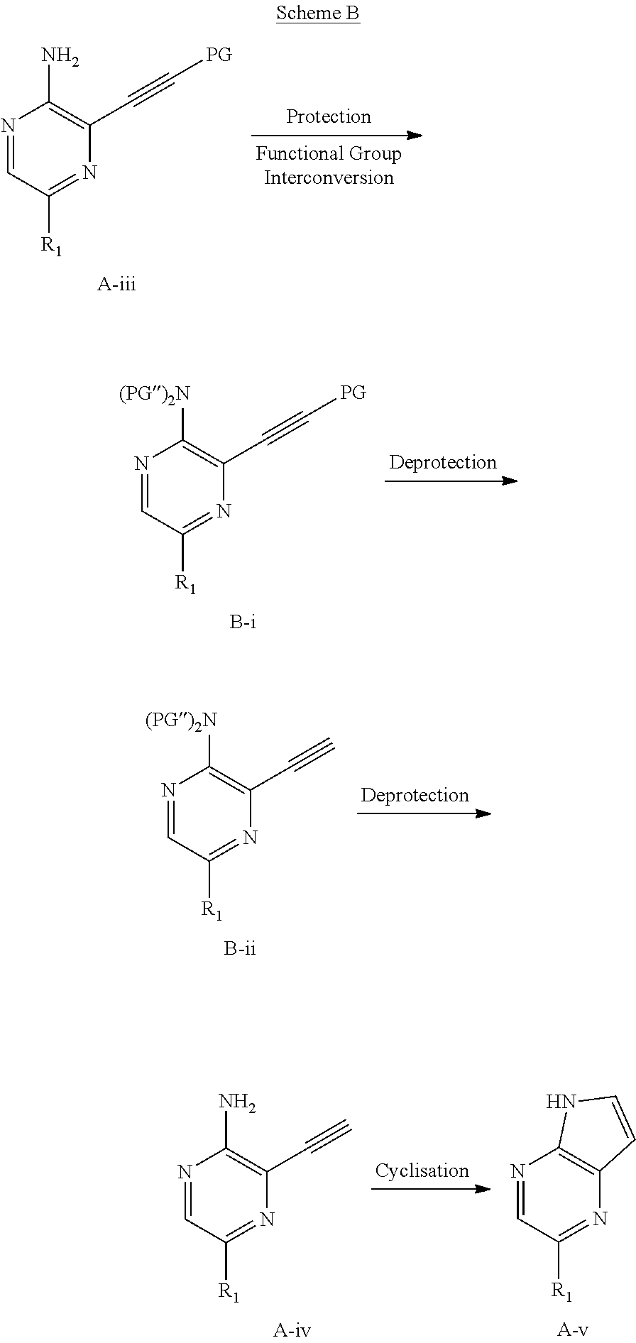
N1=CC([R1])=NC(C#C[PG])=C1N.N1=CC([R1])=NC(C#C[PG])=C1[(PG)2N].N1=CC([R1])=NC(C#C)=C1N.N1=CC([R1])=NC2=C1NC=C2.N1=CC([R1])=NC(C#C)=C1[(PG)2N]
